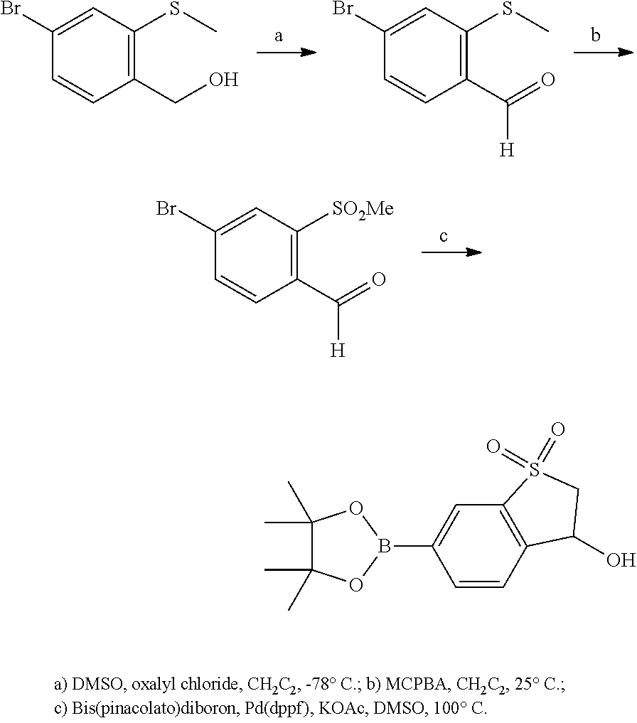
C1(Br)=CC([SO2Me])=C(C(=O)[H])C=C1.C1(Br)=CC(SC)=C(CO)C=C1.C1(Br)=CC(SC)=C(C(=O)[H])C=C1.C1=CC2=C(C=C1B1OC(C)(C)C(C)(C)O1)S(=O)(=O)CC2O
